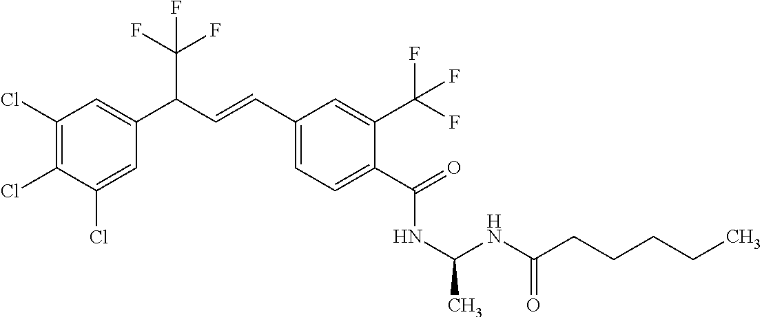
C1(Cl)=C(Cl)C(Cl)=CC(C(C=CC2=CC=C(C(=O)NC(C)NC(CCCCC)=O)C(C(F)(F)F)=C2)C(F)(F)F)=C1
